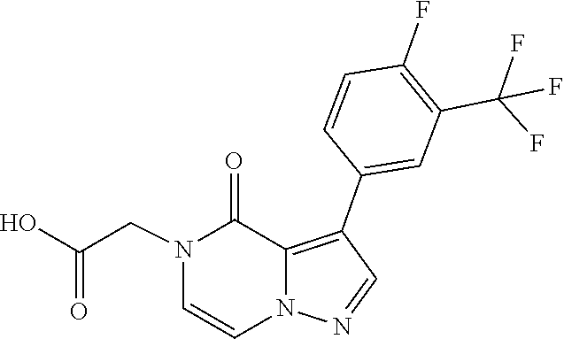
N1(CC(O)=O)C=CN2N=CC(C3=CC(C(F)(F)F)=C(F)C=C3)=C2C1=O
